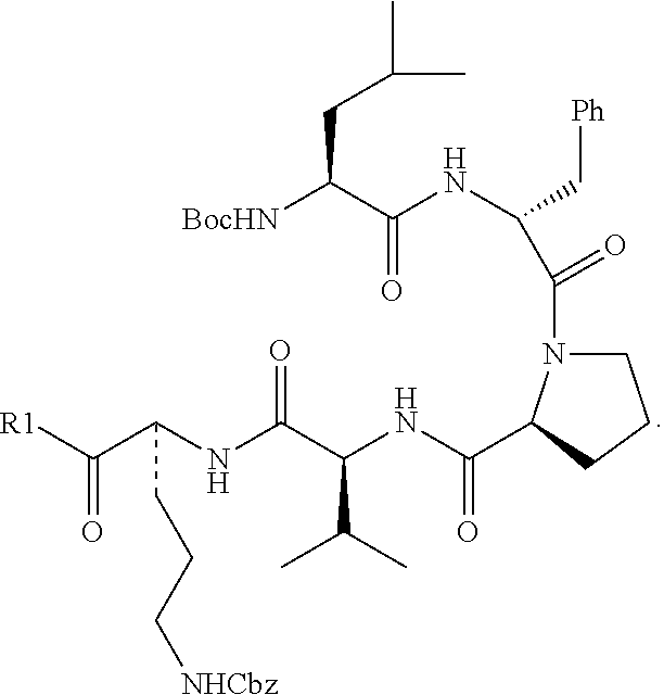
[R1]C(C(NC(C(NC(=O)C1N(C(C(NC(C([BocHN])CC(C)C)=O)C[Ph])=O)CCC1)C(C)C)=O)CCC[NHCbz])=O
